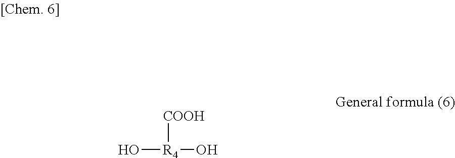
O[R4](O)[COOH]
